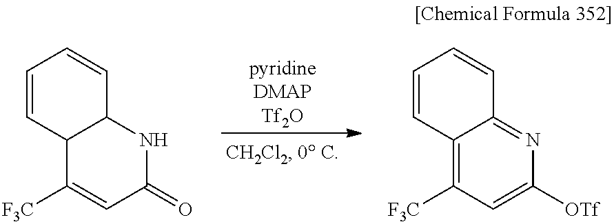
C1=CC2C(C=C1)NC(=O)C=C2[F3C].C1=CC2=C([F3C])C=C([OTf])N=C2C=C1
